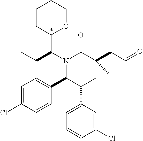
N1(C(CC)C2OCCCC2)C(C2=CC=C(Cl)C=C2)C(C2=CC=CC(Cl)=C2)CC(CC=O)(C)C1=O
